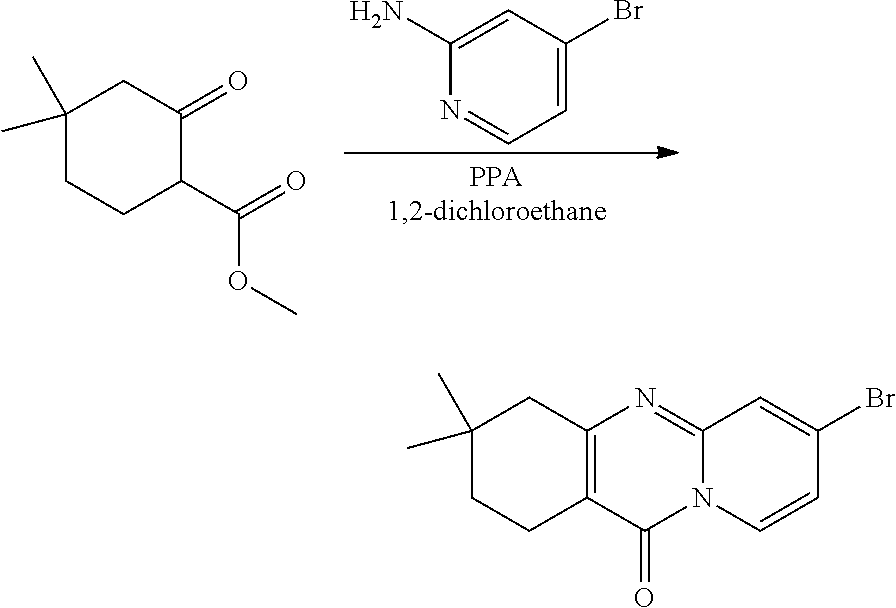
C1(N)=CC(Br)=CC=N1.C1(C)(C)CCC(C(OC)=O)C(=O)C1.C1(C)(C)CCC2=C(C1)N=C1N(C2=O)C=CC(Br)=C1
